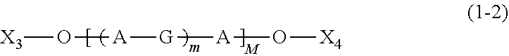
O([A][G][A]O[X4])[X3].[M]
